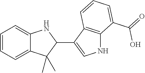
C1=CC=C2C(=C1)NC(C1=CNC3=C1C=CC=C3C(=O)O)C2(C)C
